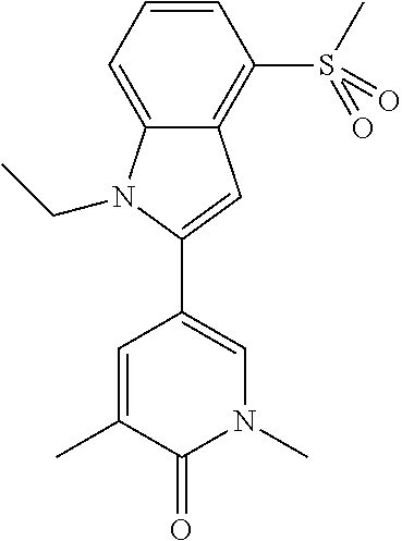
C1=C(C)C(=O)N(C)C=C1C1=CC2=C(S(C)(=O)=O)C=CC=C2N1CC
